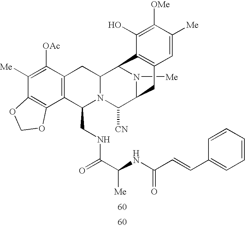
N1([Me])C2C([CN])N3C(CNC(C(NC(C=CC4=CC=CC=C4)=O)[Me])=O)C4=C(C([OAc])=C([Me])C5=C4OCO5)CC3C1C1=C(C2)C=C([Me])C([OMe])=C1O
